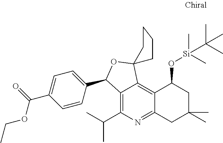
C12=C(C(C)C)N=C3C(=C1C1(OC2C2=CC=C(C(=O)OCC)C=C2)CCCC1)C(O[Si](C)(C)C(C)(C)C)CC(C)(C)C3
